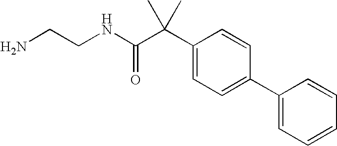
NCCNC(C(C1=CC=C(C2=CC=CC=C2)C=C1)(C)C)=O
